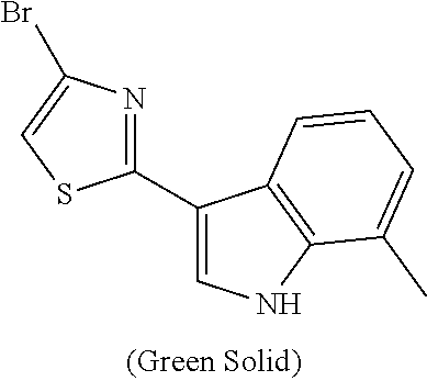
C1(C2=CNC3=C2C=CC=C3C)=NC(Br)=CS1
